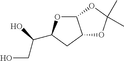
C(C1OC2C(C1)OC(C)(C)O2)(O)CO
